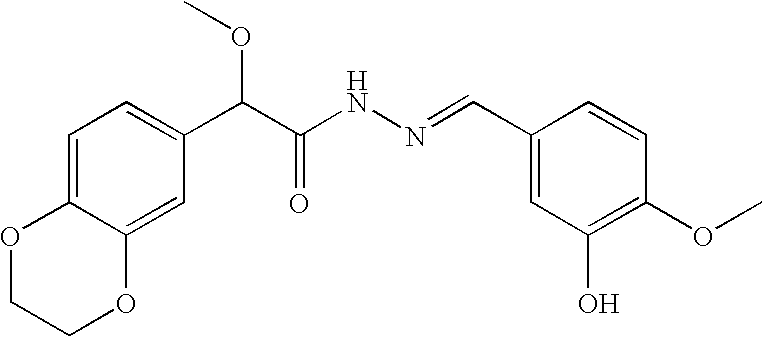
C1=C2C(=CC(C(C(NN=CC3=CC(O)=C(OC)C=C3)=O)OC)=C1)OCCO2
